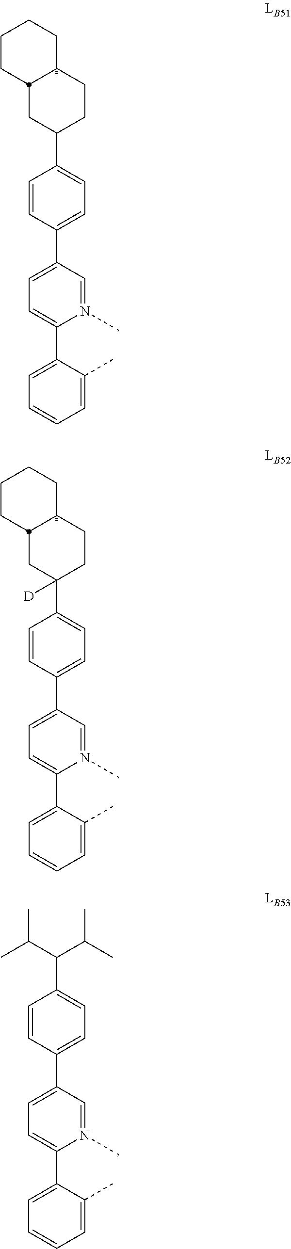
C1=CC(C2=CC=C(C3=CC=CC=C3C)N(C)=C2)=CC=C1C1CCC2CCCCC2C1.C1=CC(C2=CC=C(C3=CC=CC=C3C)N(C)=C2)=CC=C1C1([D])CCC2CCCCC2C1.C1=CC(C2=CC=C(C3=CC=CC=C3C)N(C)=C2)=CC=C1C(C(C)C)C(C)C
